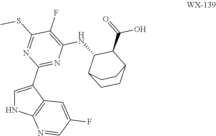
C1=C(C2=NC(NC3C4CCC(C3C(=O)O)CC4)=C(F)C(SC)=N2)C2=C(N1)N=CC(F)=C2
